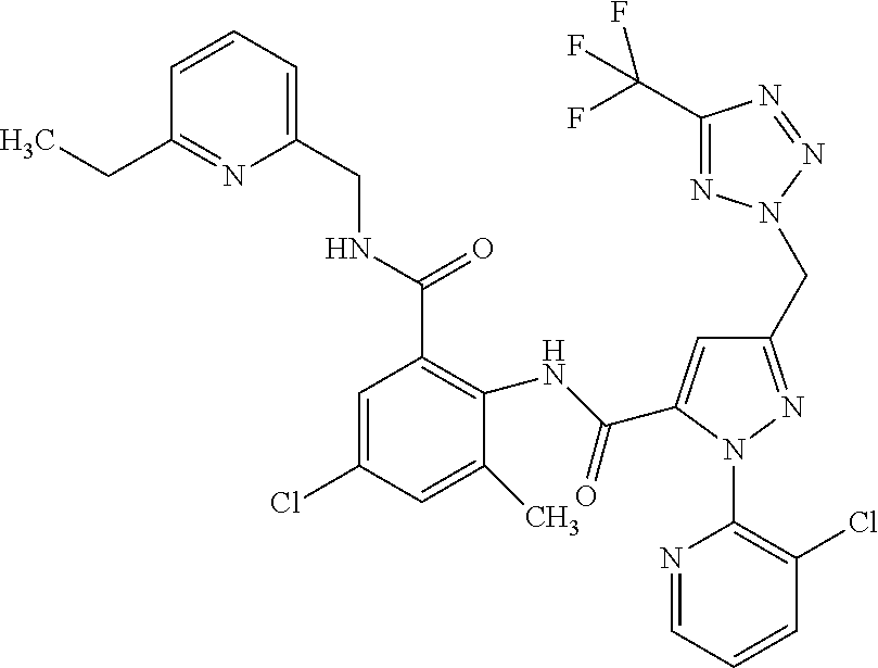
C1(NC(C2=CC(CN3N=C(C(F)(F)F)N=N3)=NN2C2=C(Cl)C=CC=N2)=O)=C(C(NCC2=CC=CC(CC)=N2)=O)C=C(Cl)C=C1C
